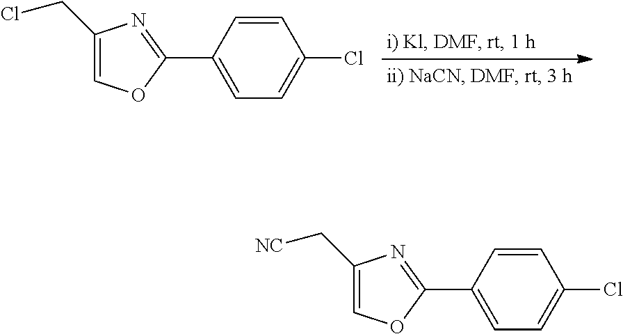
C1(C2=NC(CCl)=CO2)=CC=C(Cl)C=C1.C1(C2=NC(C[NC])=CO2)=CC=C(Cl)C=C1
